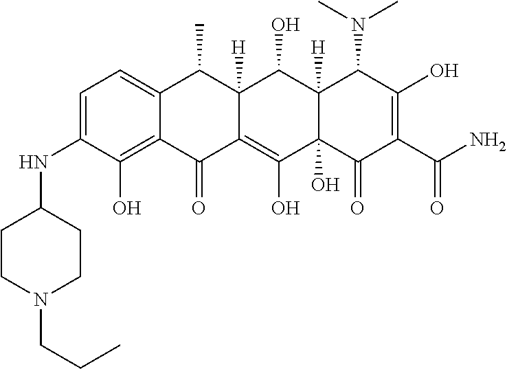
C1=C(NC2CCN(CCC)CC2)C(O)=C2C(=C1)C(C)C1([H])C(=C(O)C3(O)C([H])(C1O)C(N(C)C)C(O)=C(C(N)=O)C3=O)C2=O
